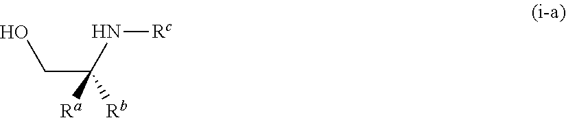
OCC([Rb])(N[Rc])[Ra]
